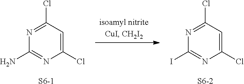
N1=C(Cl)C=C(Cl)N=C1N.[S6-1].N1=C(Cl)C=C(Cl)N=C1I.[S6-2]
